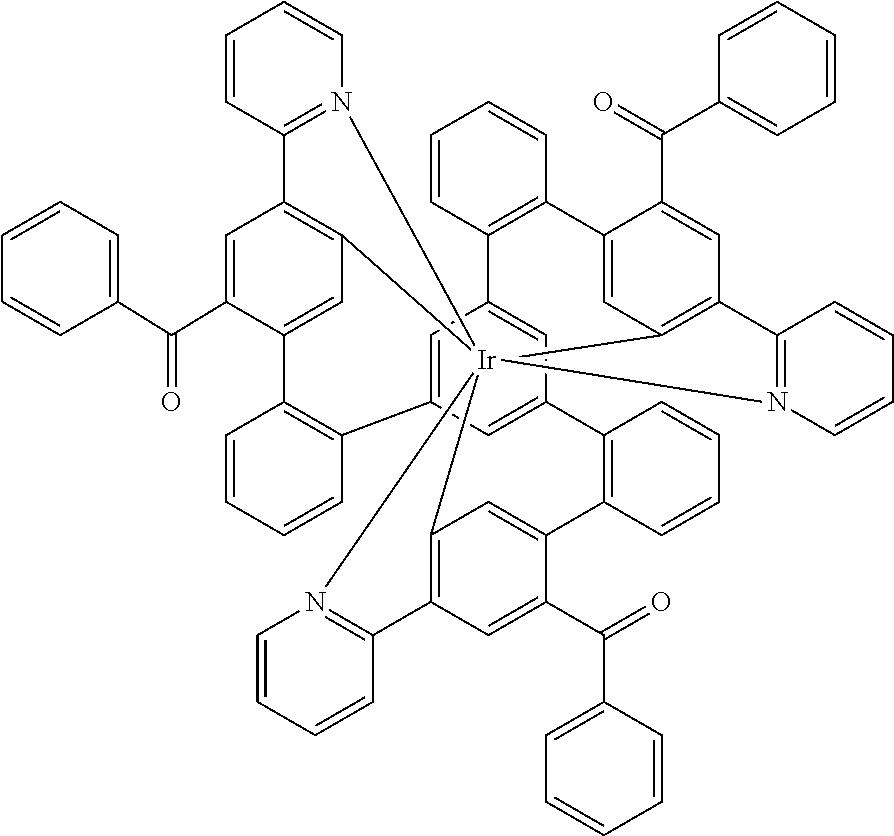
C1=CC2=C(C=C1)C1=CC3=C(C=C1C(C1=CC=CC=C1)=O)C1=N([Ir]3456C3=C(C=C(C(C7=CC=CC=C7)=O)C(=C3)C3=C(C7=CC2=CC(=C7)C2=C(C=CC=C2)C2=CC4=C(C=C2C(C2=CC=CC=C2)=O)C2=N5C=CC=C2)C=CC=C3)C2=N6C=CC=C2)C=CC=C1
